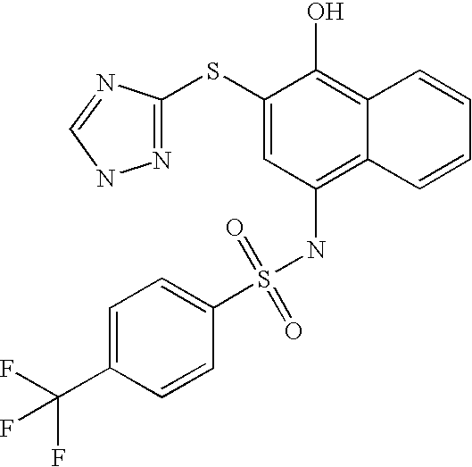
C1=C(C(F)(F)F)C=CC(S(NC2=C3C(=C(O)C(SC4=NNC=N4)=C2)C=CC=C3)(=O)=O)=C1
